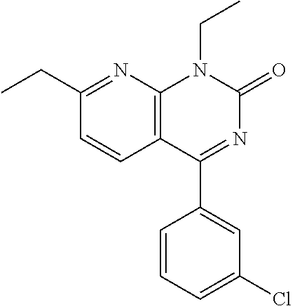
C1(CC)=NC2=C(C=C1)C(C1=CC(Cl)=CC=C1)=NC(=O)N2CC
